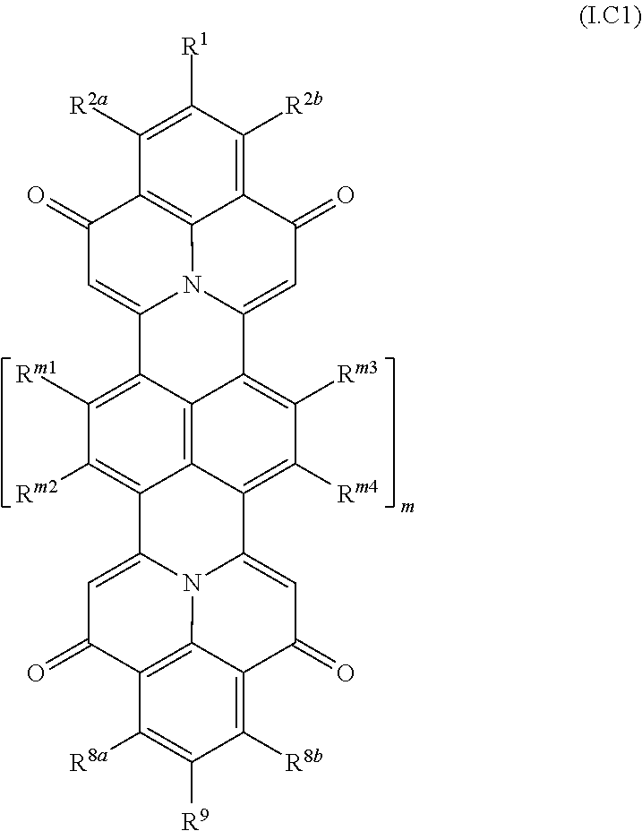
C12=C3C4=C([Rm1])C([Rm2])=C1C1=CC(=O)C5=C6N1C(=CC(=O)C6=C([R8b])C([R9])=C5[R8a])C2=C([Rm4])C([Rm3])=C3C1=CC(=O)C2=C([R2b])C([R1])=C([R2a])C3=C2N1C4=CC3=O
